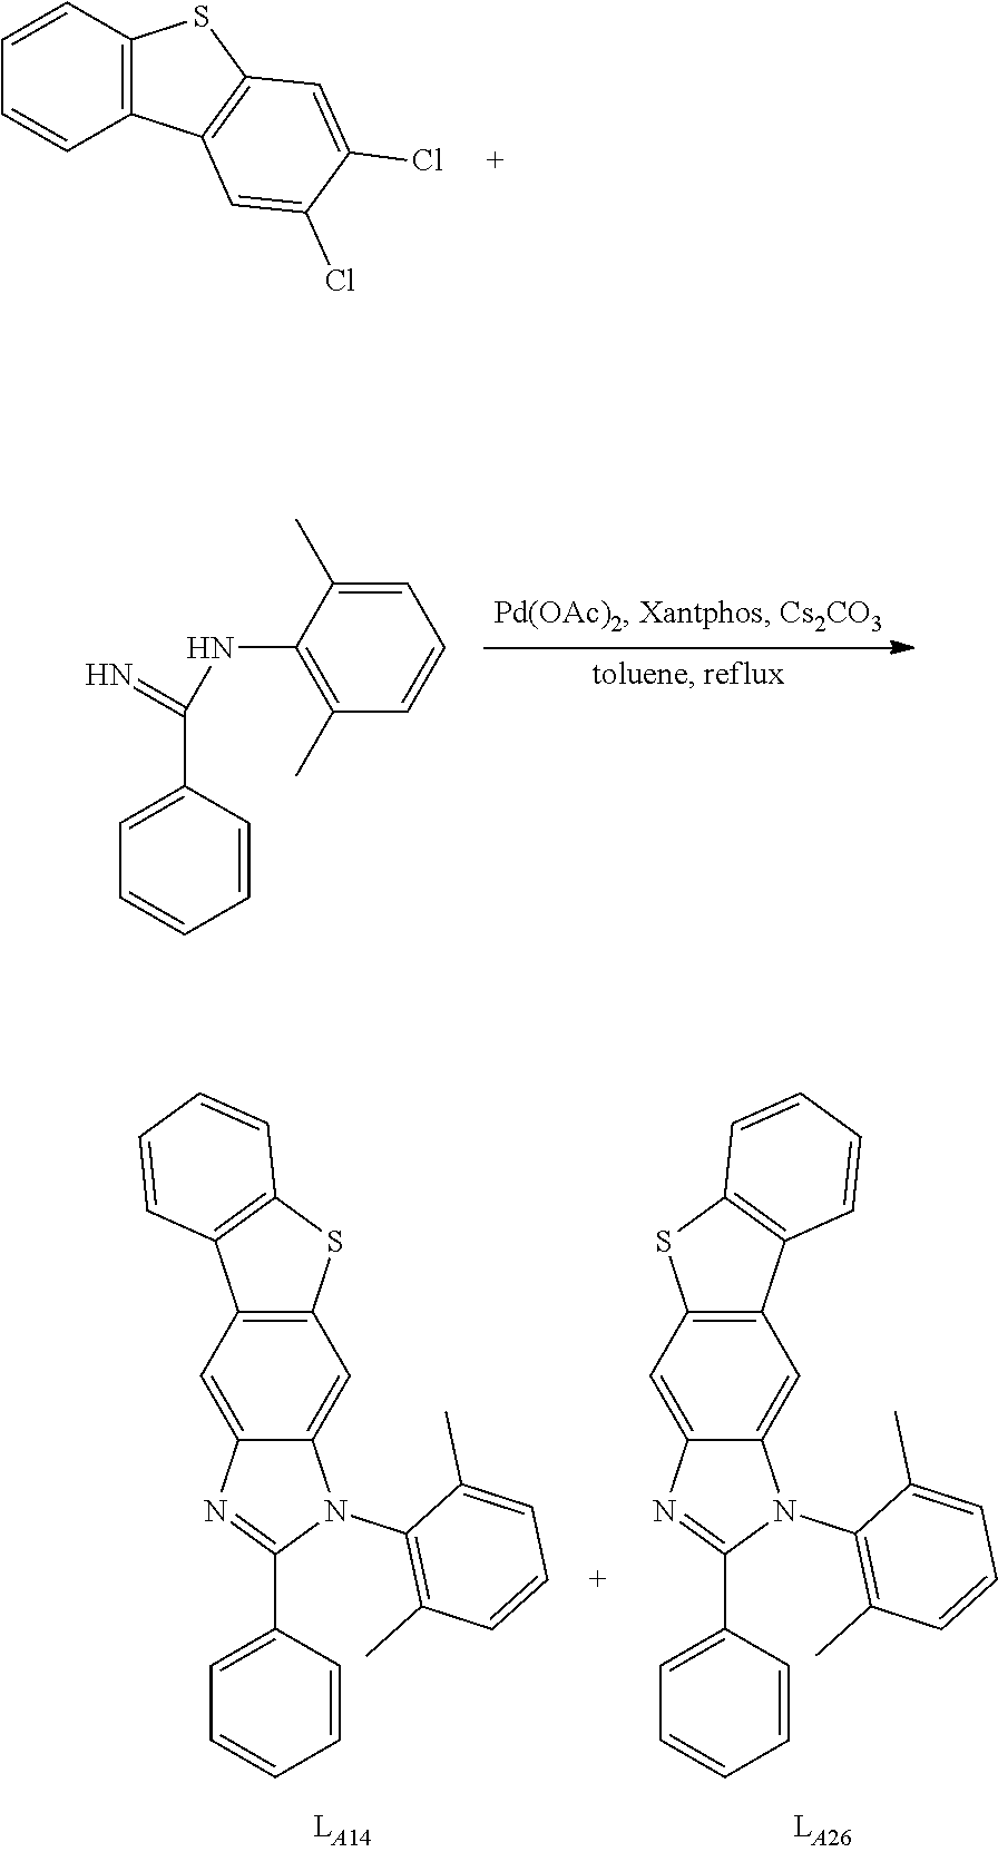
C12=C(C=CC=C1)SC1=C2C=C(Cl)C(Cl)=C1.C1=CC(C(=N)NC2=C(C)C=CC=C2C)=CC=C1.C12=C(C=C3C(=C1)N(C1=C(C)C=CC=C1C)C(C1=CC=CC=C1)=N3)SC1=C2C=CC=C1.C12=C(C=C3C(=C1)N(C1=C(C)C=CC=C1C)C(C1=CC=CC=C1)=N3)C1=C(S2)C=CC=C1
